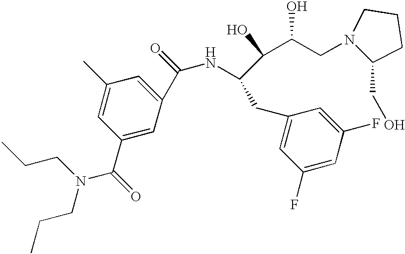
C1(C)=CC(C(=O)N(CCC)CCC)=CC(C(=O)NC(C(C(O)CN2C(CO)CCC2)O)CC2=CC(F)=CC(F)=C2)=C1
